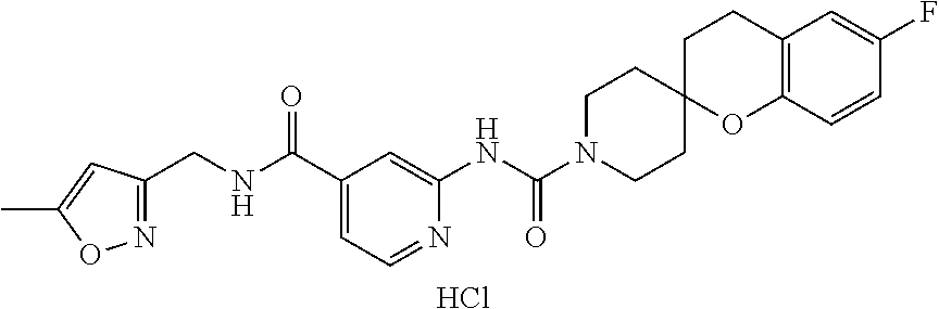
C12=C(C=CC(F)=C1)OC1(CC2)CCN(C(NC2=CC(C(NCC3=NOC(C)=C3)=O)=CC=N2)=O)CC1.Cl
